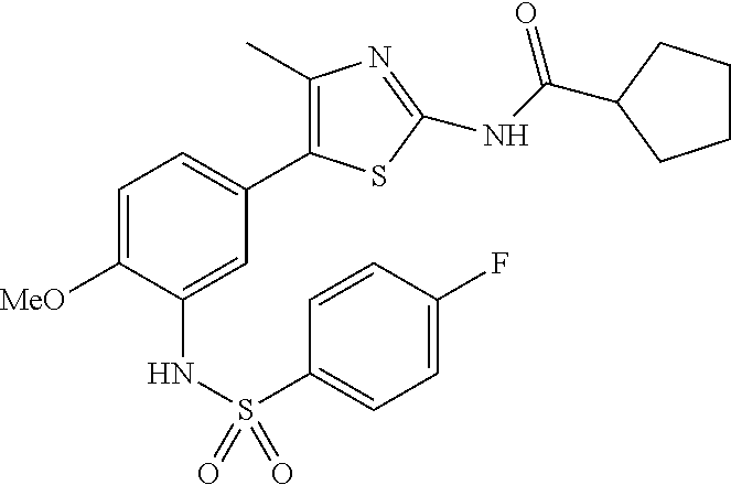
C1(C)=C(C2=CC=C([MeO])C(NS(C3=CC=C(F)C=C3)(=O)=O)=C2)SC(NC(=O)C2CCCC2)=N1
